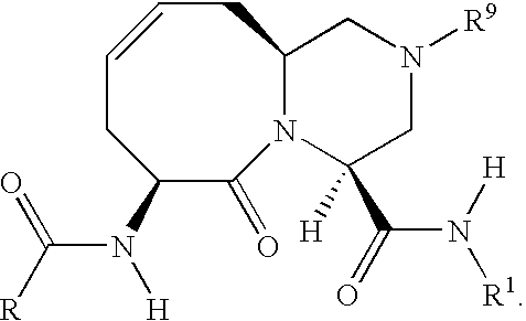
C1=CCC2N(C(=O)C(N(C(=O)[R])[H])C1)C(C(N([H])[R1])=O)([H])CN([R9])C2
